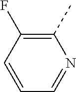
C1=CC=NC(C)=C1F
